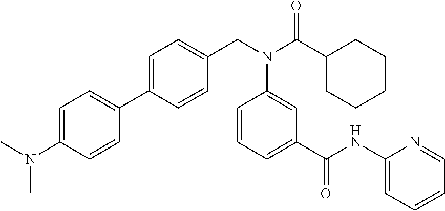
C1(C2=CC=C(CN(C(C3CCCCC3)=O)C3=CC(C(=O)NC4=CC=CC=N4)=CC=C3)C=C2)=CC=C(N(C)C)C=C1
